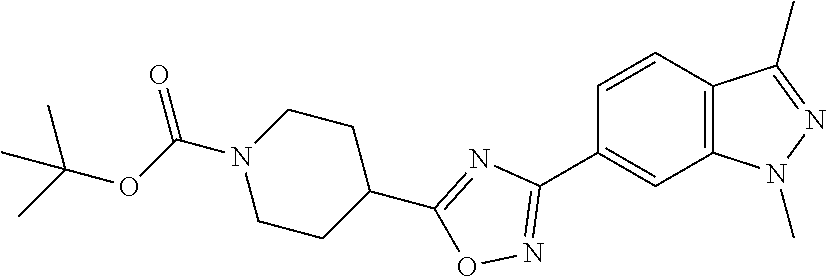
C1=CC2=C(C=C1C1=NOC(C3CCN(C(OC(C)(C)C)=O)CC3)=N1)N(C)N=C2C
